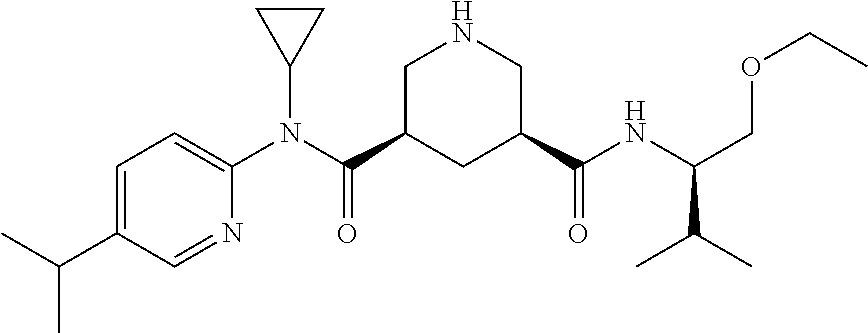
C1=C(C(C)C)C=NC(N(C(C2CC(C(NC(COCC)C(C)C)=O)CNC2)=O)C2CC2)=C1
